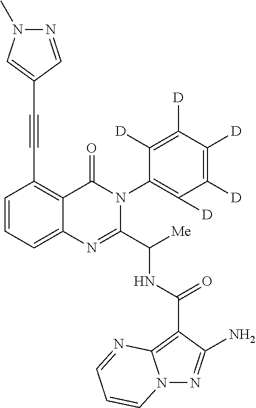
C1=CC=C2C(=C1C#CC1=CN(C)N=C1)C(=O)N(C1=C([D])C([D])=C([D])C([D])=C1[D])C(C([Me])NC(=O)C1=C3N(N=C1N)C=CC=N3)=N2
